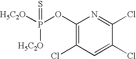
C1(OP([H5C2O])([H5C2O])=S)=C(Cl)C=C(Cl)C(Cl)=N1
